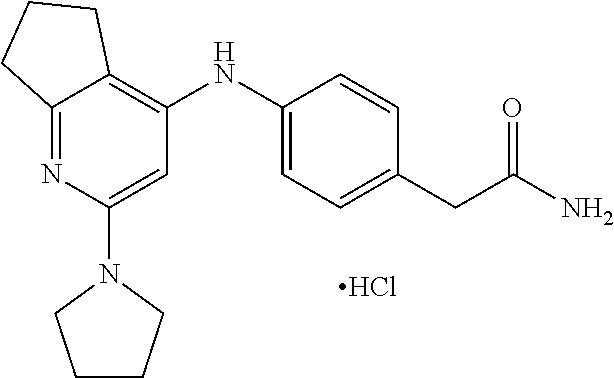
C12=NC(N3CCCC3)=CC(NC3=CC=C(CC(N)=O)C=C3)=C1CCC2.Cl
